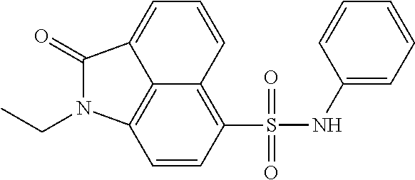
C12=C3C=CC(S(NC4=CC=CC=C4)(=O)=O)=C1C=CC=C2C(=O)N3CC
